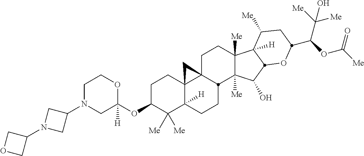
C1C(OC2([H])OCCN(C3CN(C4COC4)C3)C2)C([Me])([Me])C2([H])C3(C1)C1(CCC4([Me])C([Me])(C(O)C5C4([H])C([Me])CC(C(OC([Me])=O)C([Me])([Me])O)O5)C1CC2)C3
